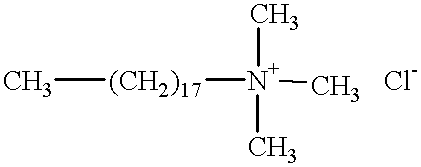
C[(CH2)17][N+](C)(C)C
